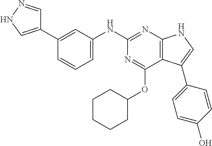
C1(C2=CNN=C2)=CC(NC2=NC3=C(C(OC4CCCCC4)=N2)C(C2=CC=C(O)C=C2)=CN3)=CC=C1
